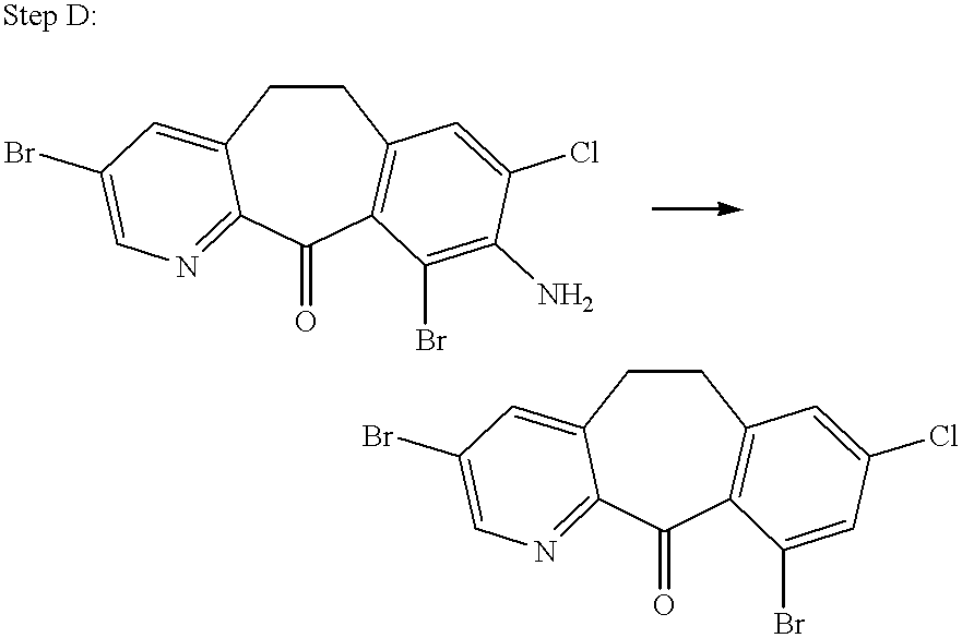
C1CC2=CC(Br)=CN=C2C(=O)C2=C1C=C(Cl)C(N)=C2Br.C1CC2=CC(Br)=CN=C2C(=O)C2=C1C=C(Cl)C=C2Br
